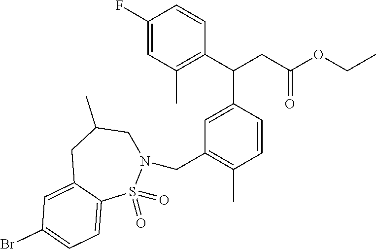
C1(F)=CC(C)=C(C(CC(OCC)=O)C2=CC(CN3CC(C)CC4=CC(Br)=CC=C4S3(=O)=O)=C(C)C=C2)C=C1
